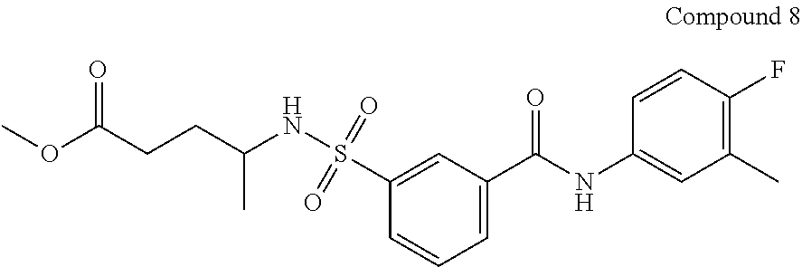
C(CC(NS(C1=CC(C(NC2=CC(C)=C(F)C=C2)=O)=CC=C1)(=O)=O)C)C(OC)=O
